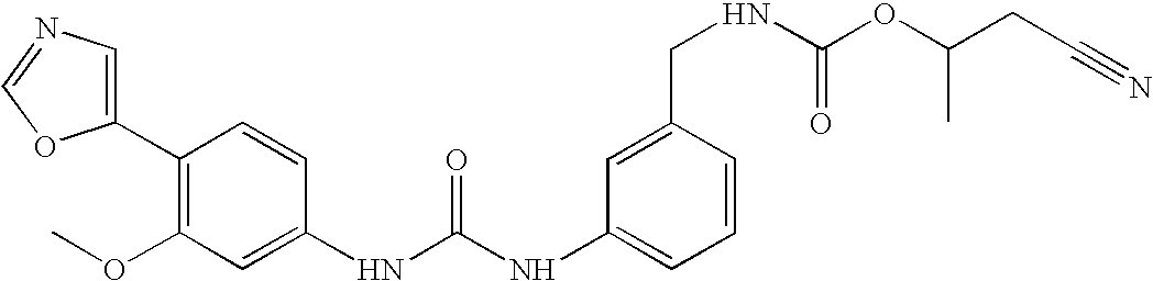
C1(C2=C(OC)C=C(NC(NC3=CC=CC(CNC(OC(C)CC#N)=O)=C3)=O)C=C2)=CN=CO1
